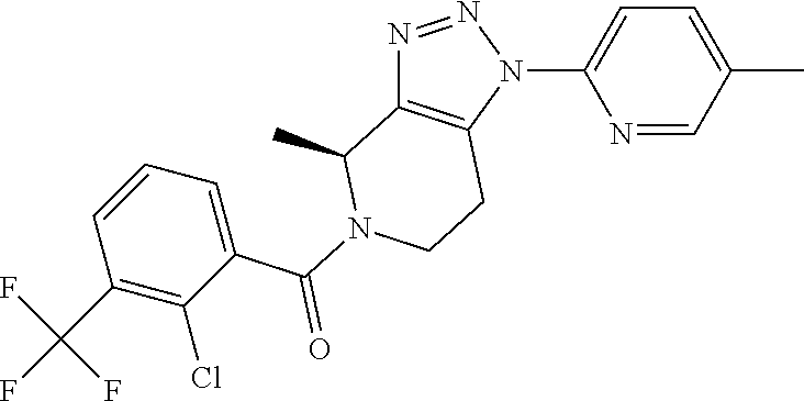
N1=NN(C2=CC=C(C)C=N2)C2=C1C(C)N(C(C1=CC=CC(C(F)(F)F)=C1Cl)=O)CC2
